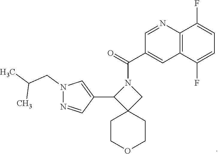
C12=C(C(F)=CC=C1F)C=C(C(N1C(C3=CN(CC(C)C)N=C3)C3(C1)CCOCC3)=O)C=N2
